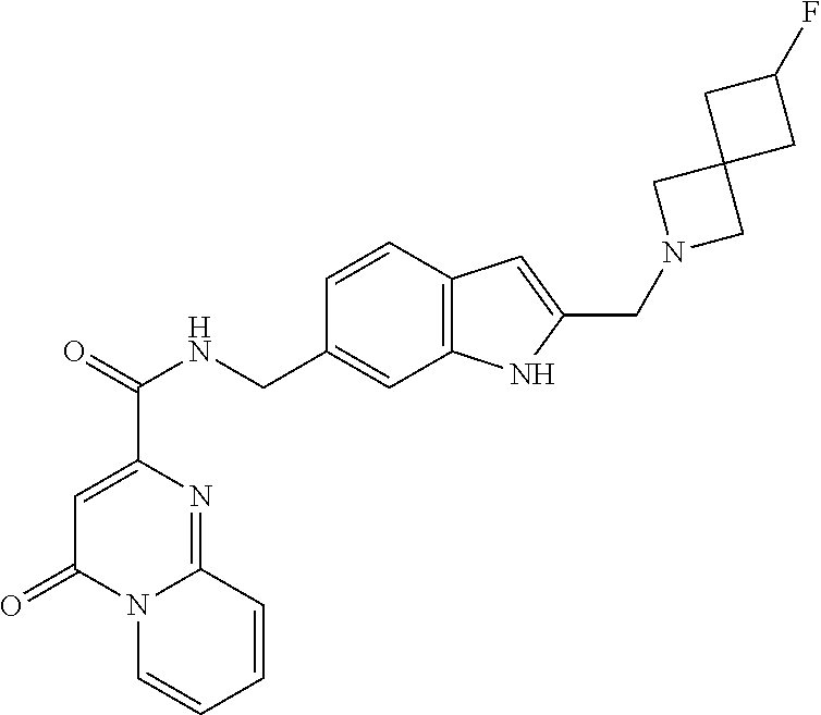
C1=C(C(=O)NCC2=CC3=C(C=C2)C=C(CN2CC4(C2)CC(F)C4)N3)N=C2N(C1=O)C=CC=C2
